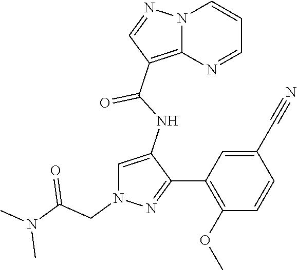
N12C(=C(C(NC3=CN(CC(N(C)C)=O)N=C3C3=C(OC)C=CC(C#N)=C3)=O)C=N1)N=CC=C2
